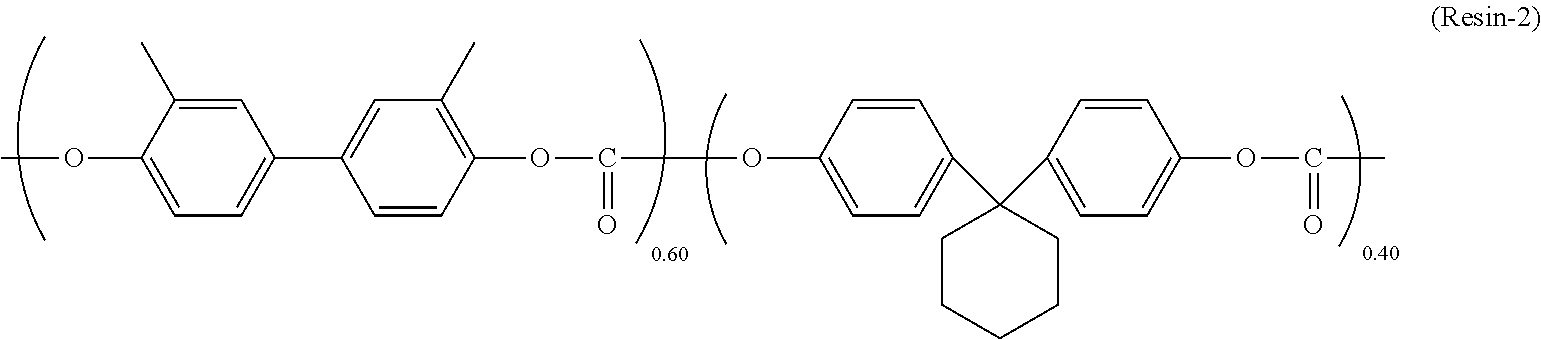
C1=C(C)C(OC)=CC=C1C1=CC(C)=C(OC(=O)OC2=CC=C(C3(C4=CC=C(OC(C)=O)C=C4)CCCCC3)C=C2)C=C1
